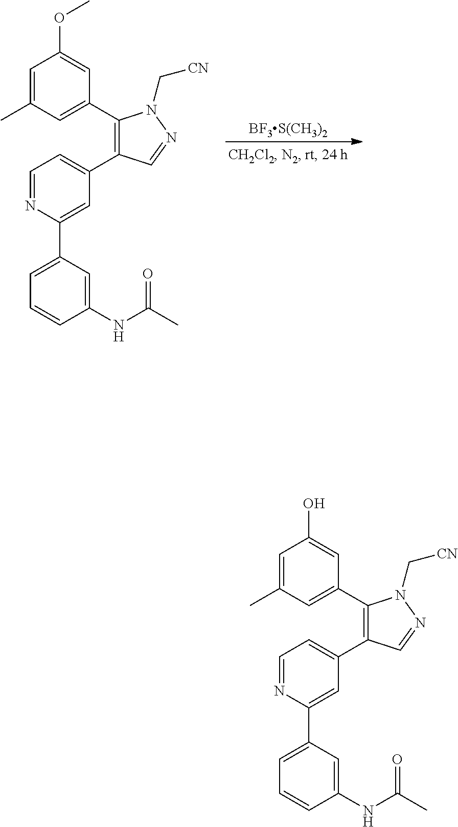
C1=C(C)C=C(C2=C(C3=CC=NC(C4=CC=CC(NC(C)=O)=C4)=C3)C=NN2C[CN])C=C1OC.[BF3S(CH3)2].C1=C(C)C=C(C2=C(C3=CC=NC(C4=CC=CC(NC(C)=O)=C4)=C3)C=NN2C[CN])C=C1O
